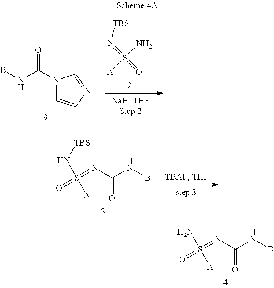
O=S(=NC(NB)=O)(N[TBS])[A].O=S(=NC(NB)=O)(N)[A].S([A])(N)(=N[TBS])=O.N1(C(NB)=O)C=CN=C1
